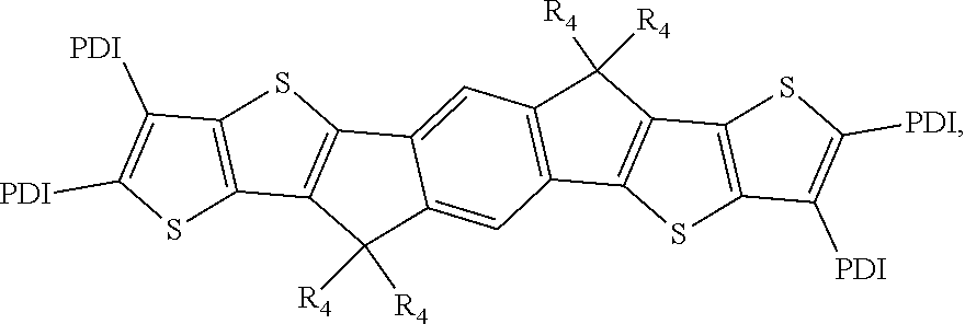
C12=C(SC([PDI])=C1[PDI])C1=C(S2)C2=CC3=C(C=C2C1([R4])[R4])C1=C(C2=C(S1)C([PDI])=C([PDI])S2)C3([R4])[R4]
